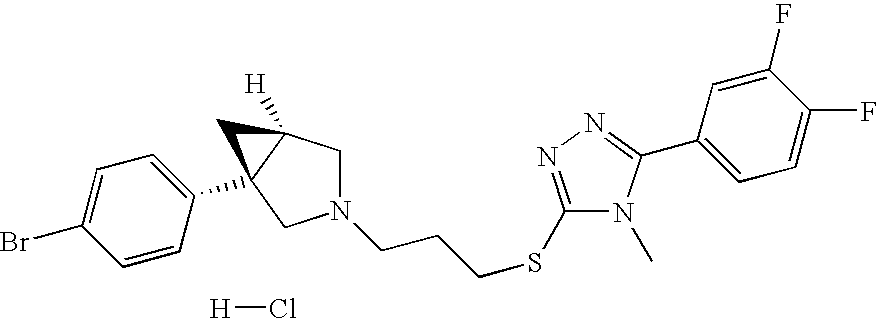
[H]Cl.N1(CCCSC2=NN=C(C3=CC=C(F)C(F)=C3)N2C)CC2([H])C(C3=CC=C(Br)C=C3)(C1)C2
